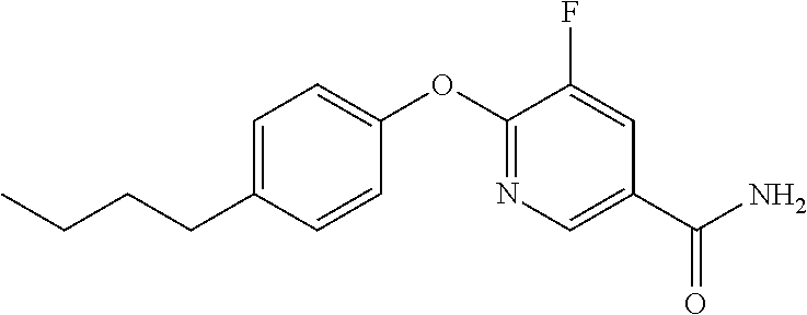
C1=C(CCCC)C=CC(OC2=NC=C(C(N)=O)C=C2F)=C1
